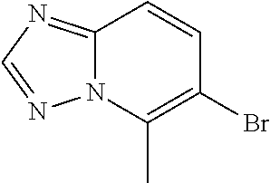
C12=NC=NN1C(C)=C(Br)C=C2
